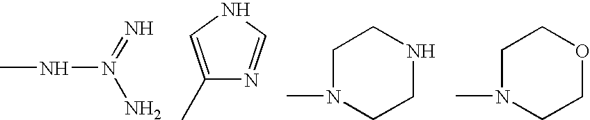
CNN(N)=N.C1(C)=CNC=N1.C1N(C)CCNC1.C1N(C)CCOC1
